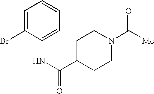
BrC1=CC=CC=C1NC(=O)C1CCN(C([Me])=O)CC1
